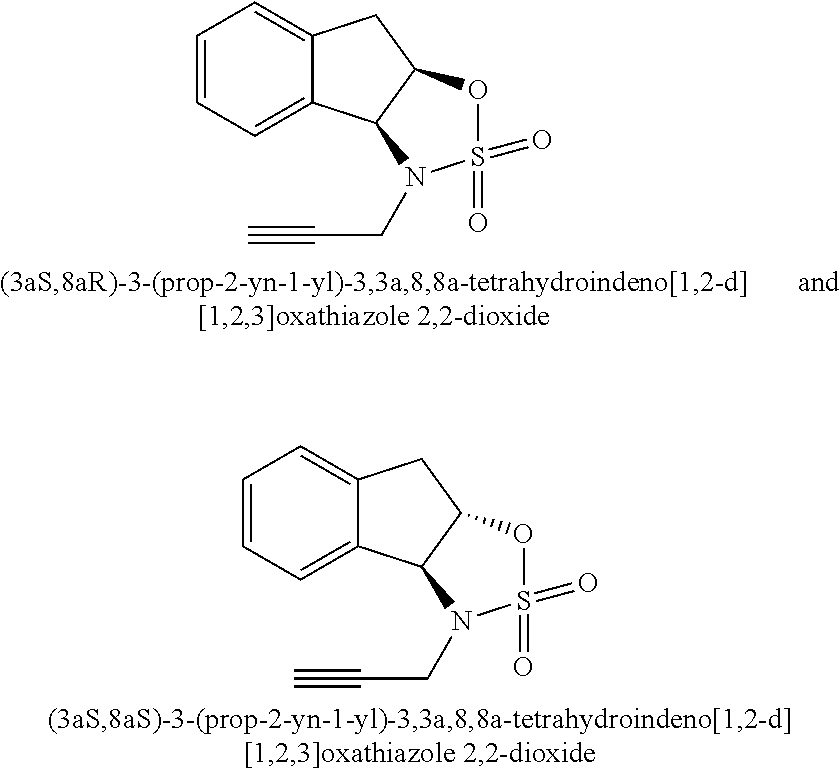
C1=CC=C2C(=C1)CC1C2N(CC#C)S(=O)(=O)O1.C1=CC=C2C(=C1)CC1C2N(CC#C)S(=O)(=O)O1
